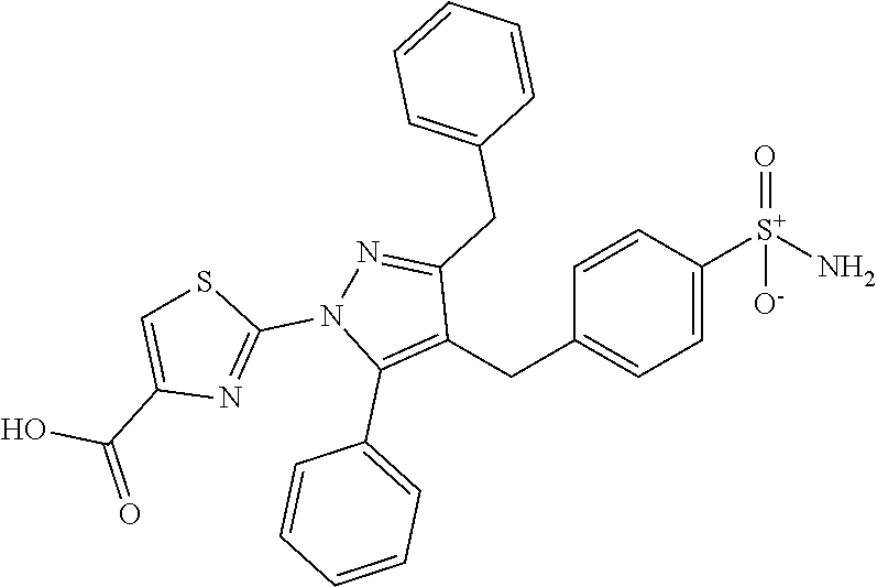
C(C1=C(C2=CC=CC=C2)N(C2=NC(C(=O)O)=CS2)N=C1CC1=CC=CC=C1)C1=CC=C([S+](N)(=O)[O-])C=C1
